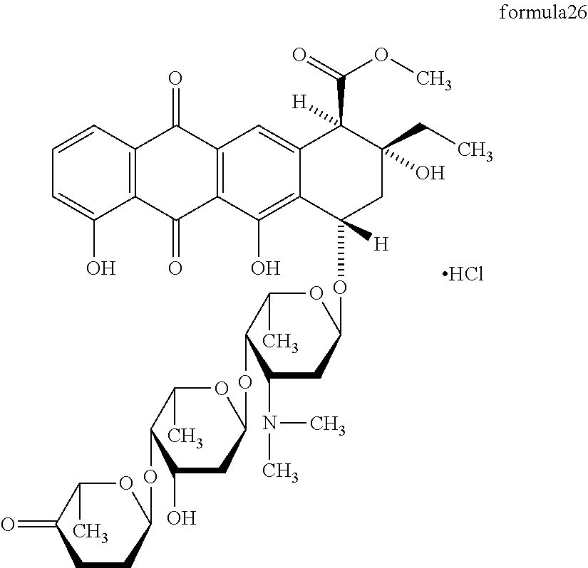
C12=C(C=CC=C1O)C(=O)C1=C(C2=O)C(O)=C2C(=C1)C([H])(C(=O)OC)C(O)(CC)CC2([H])OC1OC(C)C(OC2OC(C)C(OC3OC(C)C(=O)CC3)C(O)C2)C(N(C)C)C1.Cl
